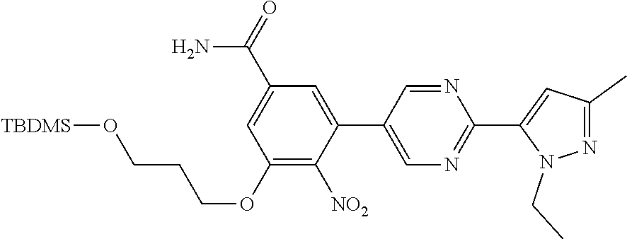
C1(OCCCO[TBDMS])=C([NO2])C(C2=CN=C(C3=CC(C)=NN3CC)N=C2)=CC(C(=O)N)=C1
